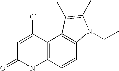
C1=C(Cl)C2=C(NC1=O)C=CC1=C2C(C)=C(C)N1CC
